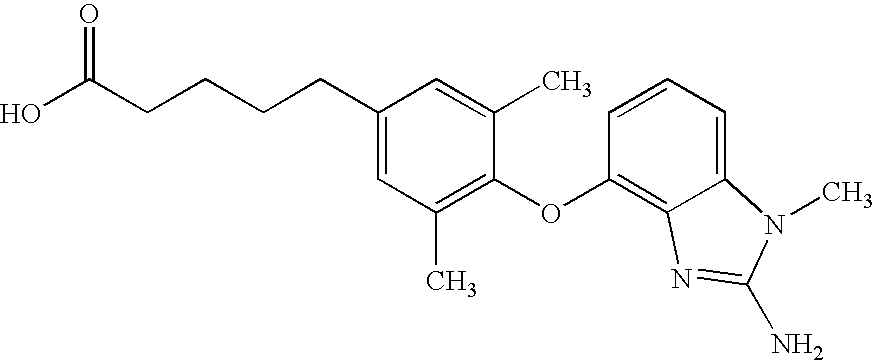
OC(CCCCC1=CC(C)=C(OC2=C3C(=CC=C2)N(C)C(N)=N3)C(C)=C1)=O
